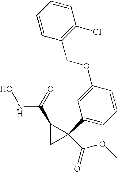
ONC(C1CC1(C(OC)=O)C1=CC=CC(OCC2=C(Cl)C=CC=C2)=C1)=O
